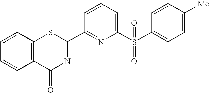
C1=CC2=C(C=C1)C(=O)N=C(C1=NC(S(C3=CC=C([Me])C=C3)(=O)=O)=CC=C1)S2
